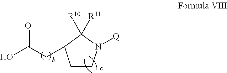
OC(CC1CCN([Q1])C1([R10])[R11])=O
